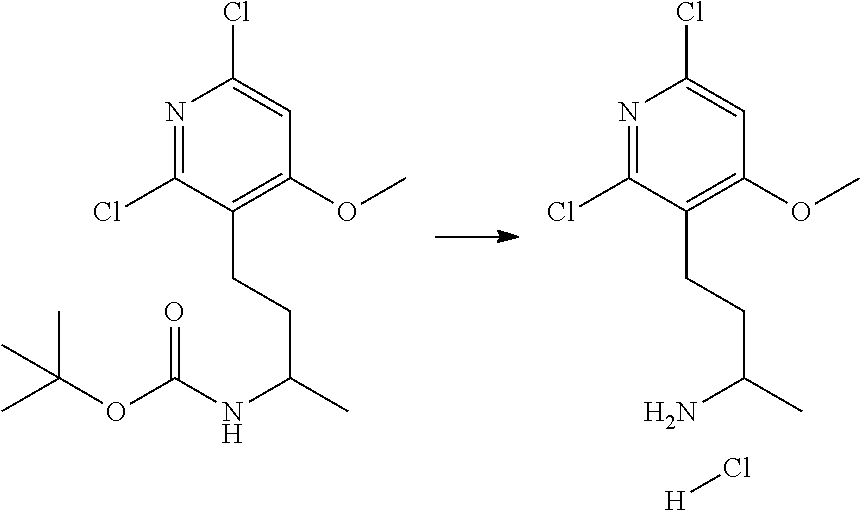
N1=C(Cl)C(CCC(C)NC(OC(C)(C)C)=O)=C(OC)C=C1Cl.N1=C(Cl)C(CCC(C)N)=C(OC)C=C1Cl.[H]Cl
